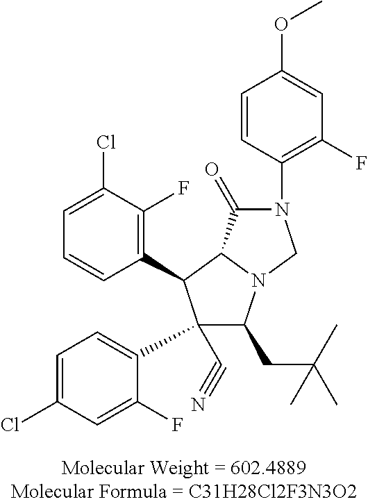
C1=C(Cl)C(F)=C(C2C(C3=CC=C(Cl)C=C3F)(C#N)C(CC(C)(C)C)N3C2C(=O)N(C2=C(F)C=C(OC)C=C2)C3)C=C1
